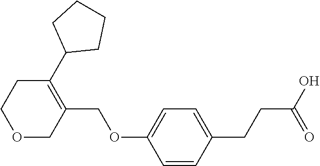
C1(COC2=CC=C(CCC(O)=O)C=C2)=C(C2CCCC2)CCOC1
